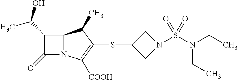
C12N(C([COOH])=C(SC3CN(S(N(CC)CC)(=O)=O)C3)C1C)C(=O)C2C(O)C
